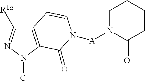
C12=C(N([G])N=C1[R1a])C(=O)N([A]N1C(=O)CCCC1)C=C2
